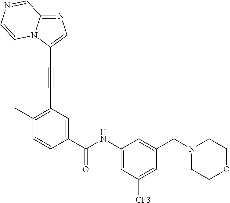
N1=C2N(C(C#CC3=C(C)C=CC(C(NC4=CC([CF3])=CC(CN5CCOCC5)=C4)=O)=C3)=C1)C=CN=C2
